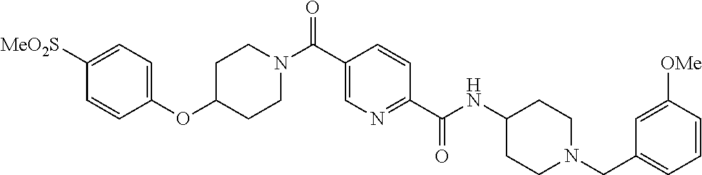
C1=CC(OC2CCN(C(C3=CN=C(C(NC4CCN(CC5=CC=CC([OMe])=C5)CC4)=O)C=C3)=O)CC2)=CC=C1[MeO2S]
